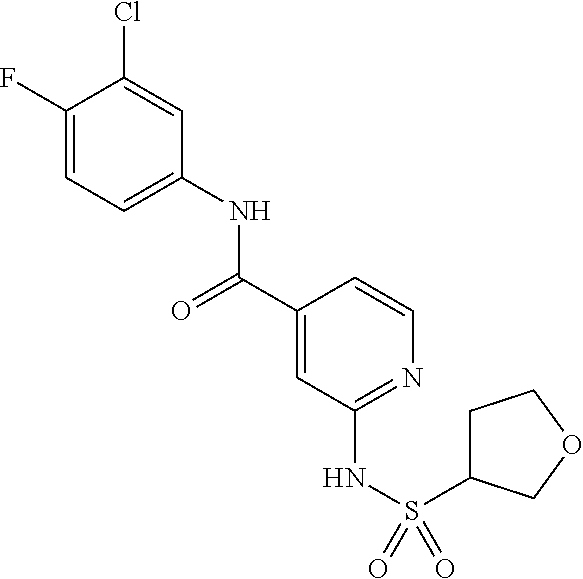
C1(F)=CC=C(NC(C2=CC(NS(=O)(=O)C3CCOC3)=NC=C2)=O)C=C1Cl
